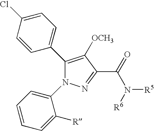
C1(Cl)=CC=C(C2=C([OCH3])C(C(=O)N([R6])[R5])=NN2C2=CC=CC=C2[R])C=C1
